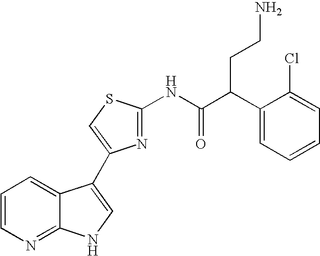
C1=CN=C2C(=C1)C(C1=CSC(NC(C(C3=CC=CC=C3Cl)CCN)=O)=N1)=CN2
